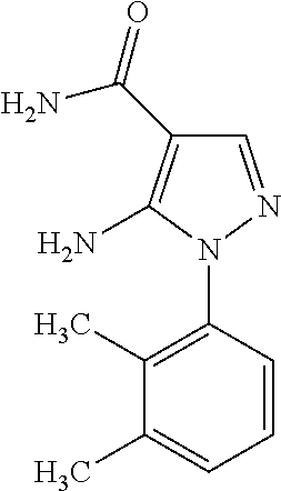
C1(C)=C(N2N=CC(C(N)=O)=C2N)C=CC=C1C
